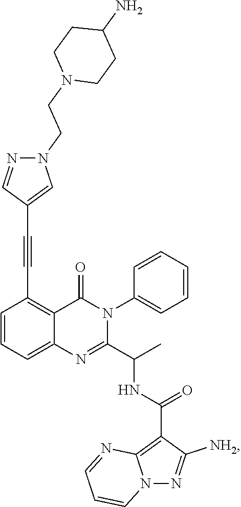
C1=CC=C2C(=C1C#CC1=CN(CCN3CCC(N)CC3)N=C1)C(=O)N(C1=CC=CC=C1)C(C(C)NC(C1=C3N(N=C1[NH2])C=CC=N3)=O)=N2
